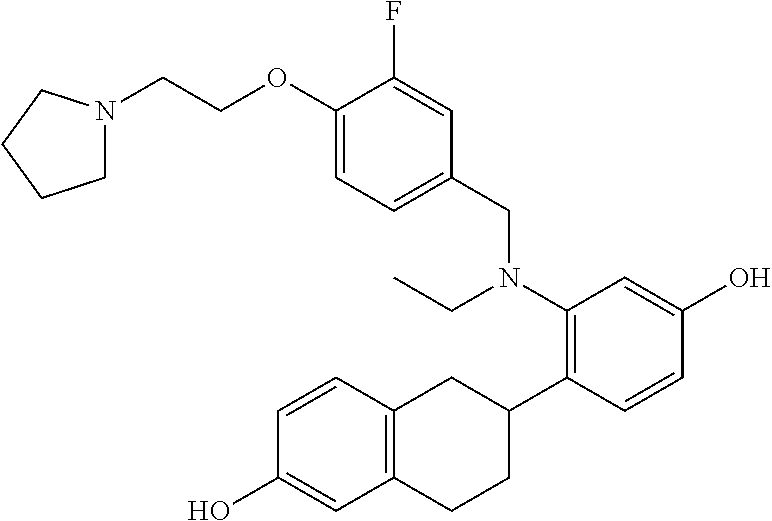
C1(N(CC2=CC=C(OCCN3CCCC3)C(F)=C2)CC)=C(C2CC3=C(CC2)C=C(O)C=C3)C=CC(O)=C1
